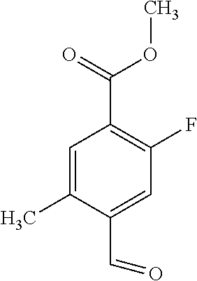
C1=C(C)C(C=O)=CC(F)=C1C(OC)=O
